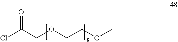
C(COCCOC)(Cl)=O
